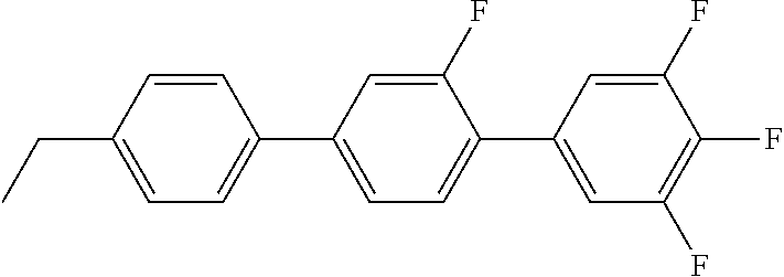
C1=CC(CC)=CC=C1C1=CC=C(C2=CC(F)=C(F)C(F)=C2)C(F)=C1
